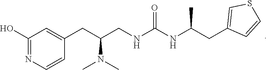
C1(O)=NC=CC(CC(CNC(NC(CC2=CSC=C2)C)=O)N(C)C)=C1
